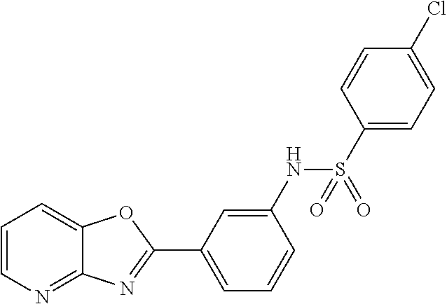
C1=CC=C2C(=N1)N=C(C1=CC=CC(NS(C3=CC=C(Cl)C=C3)(=O)=O)=C1)O2
